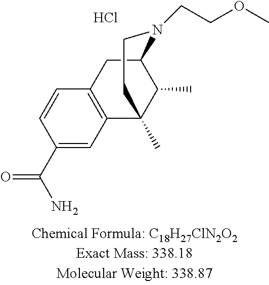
Cl.C1=CC(C(N)=O)=CC2=C1CC1C(C)C2(C)CCN1CCOC
